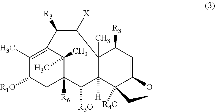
C1(C)=C2C(C)(C)C([R6])(CC1[R1O])C([R5O])C1([H])C(C)(C([R3])C=C(O)C1([R4O])CC)C([X])C2[R3]
